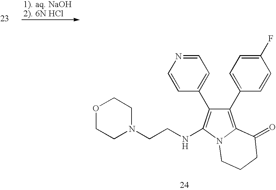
O1CCN(CCNC2=C(C3=CC=NC=C3)C(C3=CC=C(F)C=C3)=C3N2CCCC3=O)CC1
